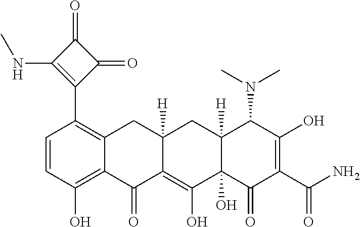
C1=CC(O)=C2C(=C1C1=C(NC)C(=O)C1=O)CC1([H])C(=C(O)C3(O)C([H])(C1)C(N(C)C)C(O)=C(C(N)=O)C3=O)C2=O
